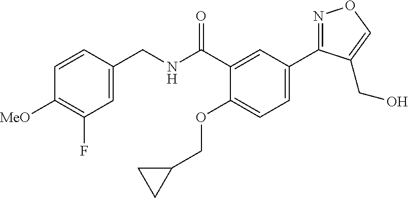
C1=C(CNC(C2=CC(C3=NOC=C3CO)=CC=C2OCC2CC2)=O)C=CC([MeO])=C1F
